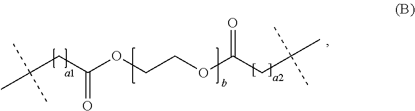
C(CC(OCCOC(CC(C)(C)C)=O)=O)(C)(C)C
